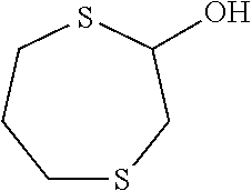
C1SCC(O)SCC1
